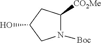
C1(O)CN([Boc])C([CO2Me])C1
